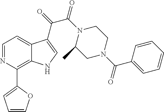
C1(C2=C3C(=CC=N2)C(C(=O)C(N2C(C)CN(C(C4=CC=CC=C4)=O)CC2)=O)=CN3)=CC=CO1
